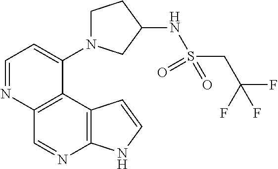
C1=NC2=C(C(N3CCC(NS(CC(F)(F)F)(=O)=O)C3)=C1)C1=C(N=C2)NC=C1
